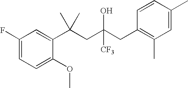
C1=C(OC)C(C(CC(CC2=C(C)C=C(C)C=C2)([CF3])O)(C)C)=CC(F)=C1
